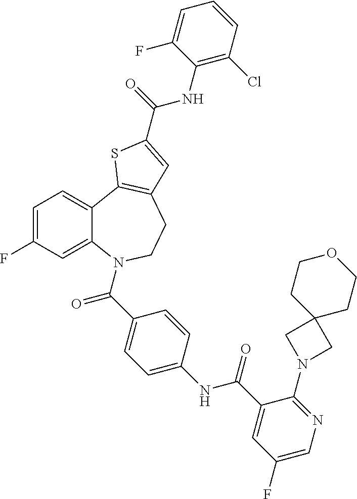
C1=C(F)C=C2C(=C1)C1=C(CCN2C(C2=CC=C(NC(C3=CC(F)=CN=C3N3CC4(C3)CCOCC4)=O)C=C2)=O)C=C(C(=O)NC2=C(Cl)C=CC=C2F)S1
